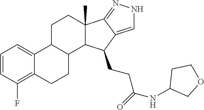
C1=CC(F)=C2C(=C1)C1C(CC2)C2C(C)(CC1)C1=NNC=C1C2CCC(=O)NC1COCC1
